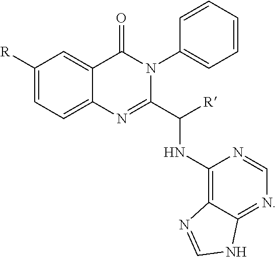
C1=C2C(=CC([R])=C1)C(=O)N(C1=CC=CC=C1)C(C([R])NC1=C3C(=NC=N1)NC=N3)=N2
